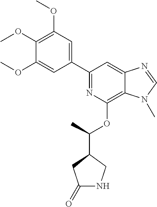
C1(C2=NC(OC(C)C3CC(=O)NC3)=C3C(=C2)N=CN3C)=CC(OC)=C(OC)C(OC)=C1
